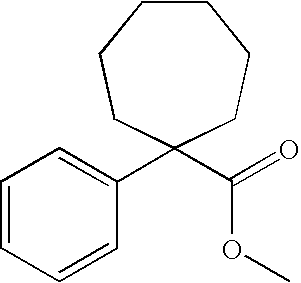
C1=CC=CC(C2(C(OC)=O)CCCCCC2)=C1
